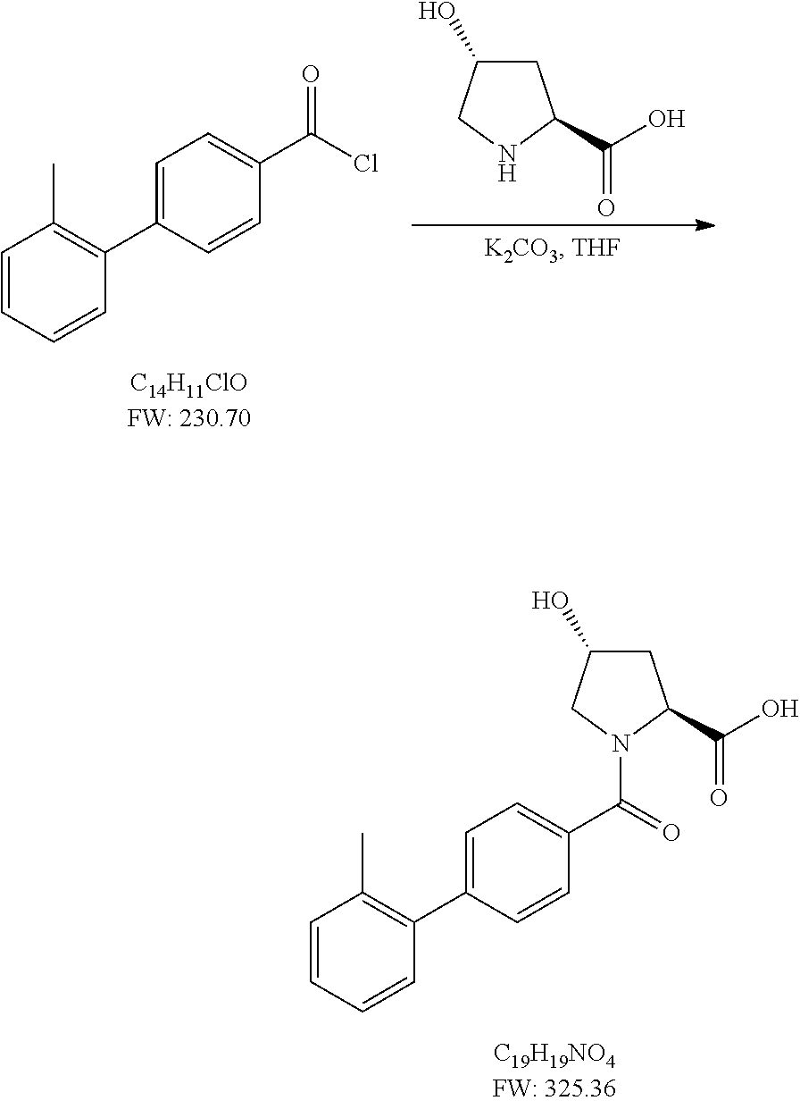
C1C(O)CNC1C(O)=O.C1=CC=CC(C2=CC=C(C(Cl)=O)C=C2)=C1C.C1=CC=CC(C2=CC=C(C(=O)N3CC(O)CC3C(O)=O)C=C2)=C1C
